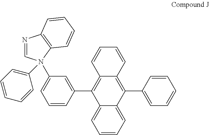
C1(N2(C3=CC=CC=C3)C=NC3=C2C=CC=C3)=CC=CC(C2=C3C(=C(C4=CC=CC=C4)C4=CC=CC=C24)C=CC=C3)=C1
